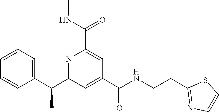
C1=CC=C(C(C2=NC(C(NC)=O)=CC(C(NCCC3=NC=CS3)=O)=C2)C)C=C1
